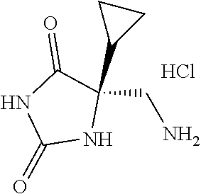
N1C(C2CC2)(CN)C(=O)NC1=O.Cl
